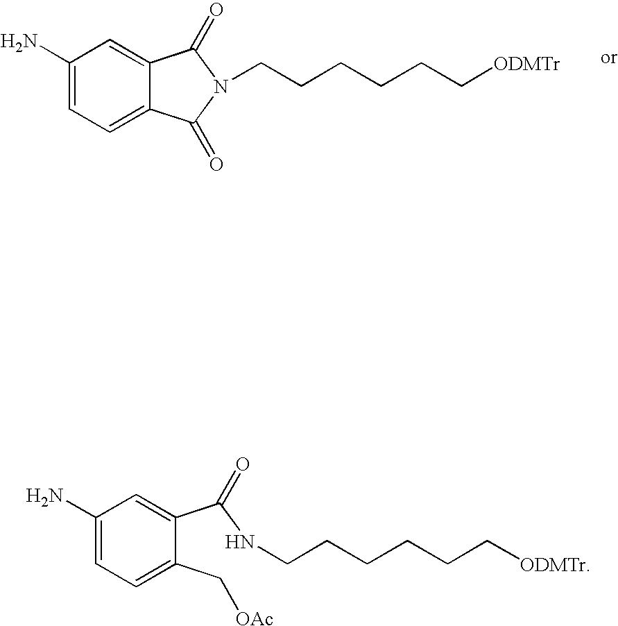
C1(N)=CC=C2C(=C1)C(=O)N(CCCCCC[ODMTr])C2=O.C1(N)=CC=C(C[OAc])C(C(NCCCCCC[ODMTr])=O)=C1
